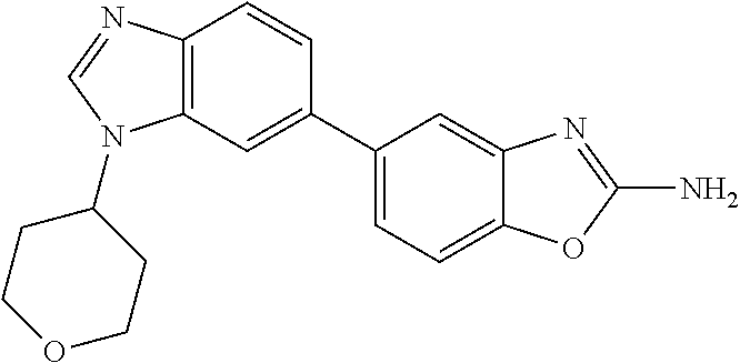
C12=C(C=C(C3=CC=C4C(=C3)N=C(N)O4)C=C1)N(C1CCOCC1)C=N2
